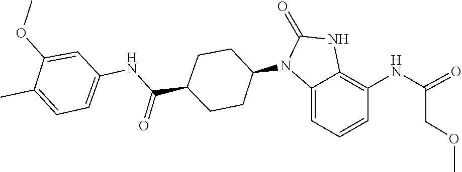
O=C1NC2=C(NC(=O)COC)C=CC=C2N1C1CCC(C(NC2=CC=C(C)C(OC)=C2)=O)CC1
